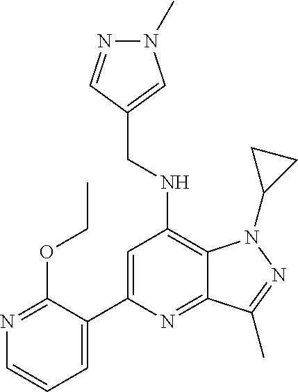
N1=C(OCC)C(C2=CC(NCC3=CN(C)N=C3)=C3C(=N2)C(C)=NN3C2CC2)=CC=C1
